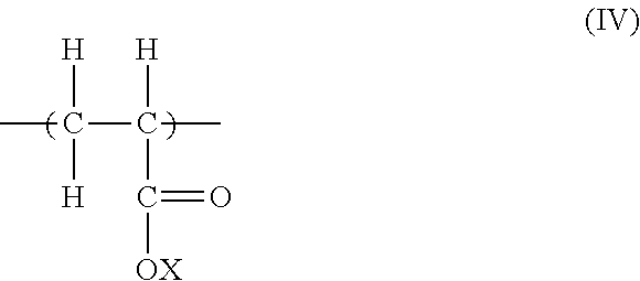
CC([H])(C(C(=O)[OX])([H])C)[H]
